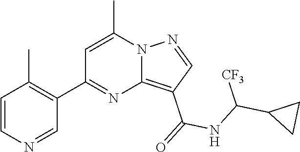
C12=C(C(=O)NC(C3CC3)[CF3])C=NN1C(C)=CC(C1=C(C)C=CN=C1)=N2
